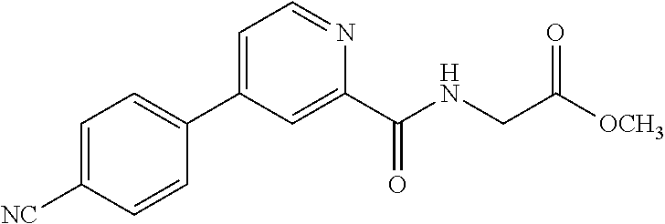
C1=C([NC])C=CC(C2=CC=NC(C(NCC([OCH3])=O)=O)=C2)=C1
